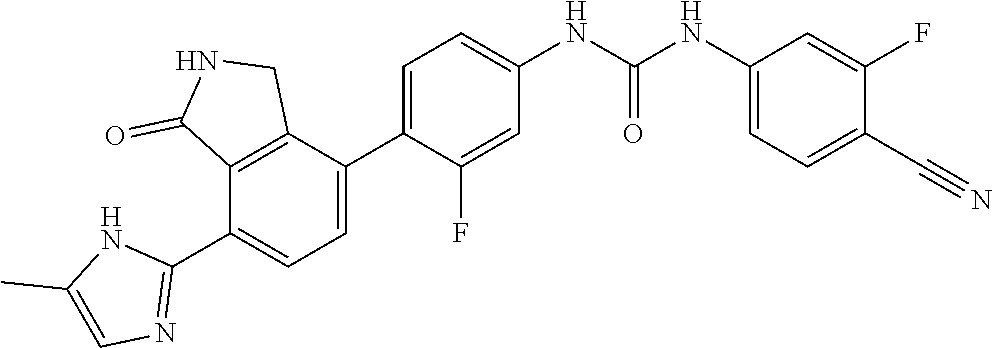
C1=C(C2=CC=C(NC(NC3=CC=C(C#N)C(F)=C3)=O)C=C2F)C2=C(C(C3=NC=C(C)N3)=C1)C(=O)NC2
